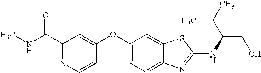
N1=C(C(=O)NC)C=C(OC2=CC=C3C(=C2)SC(NC(CO)C(C)C)=N3)C=C1
